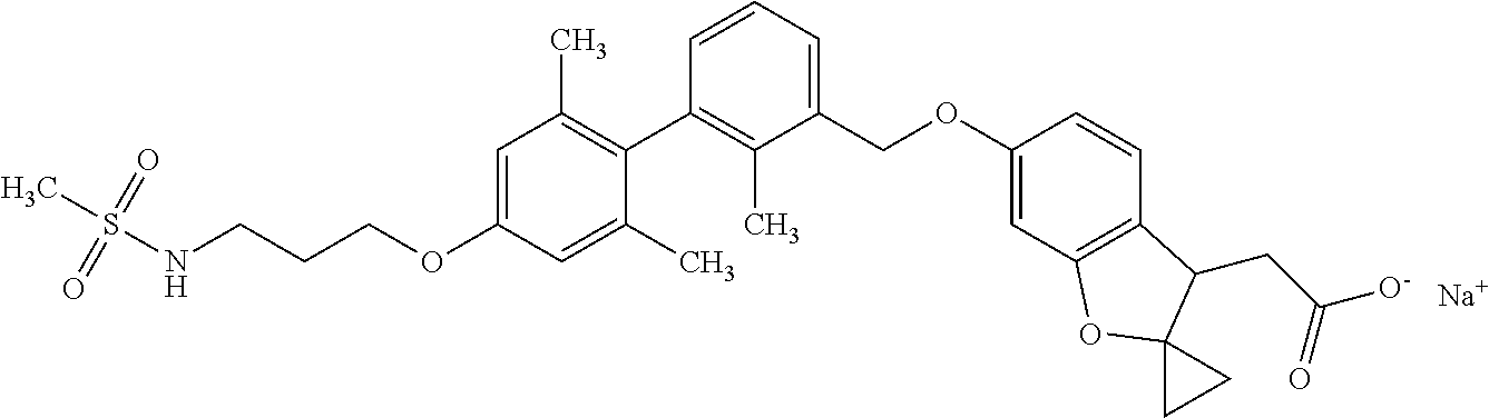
C1=C(OCCCNS(C)(=O)=O)C=C(C)C(C2=C(C)C(COC3=CC4=C(C=C3)C(CC([O-])=O)C3(O4)CC3)=CC=C2)=C1C.[Na]
